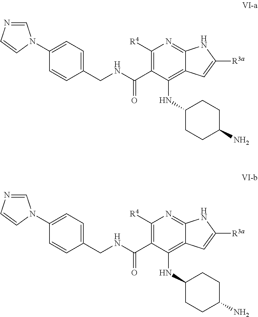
C1([R4])=C(C(NCC2=CC=C(N3C=NC=C3)C=C2)=O)C(NC2CCC(N)CC2)=C2C(=N1)NC([R3a])=C2.C1([R4])=C(C(NCC2=CC=C(N3C=NC=C3)C=C2)=O)C(NC2CCC(N)CC2)=C2C(=N1)NC([R3a])=C2
